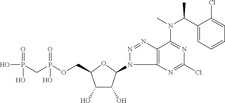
C1(O)C(O)C(N2C3=C(N=N2)C(N(C(C2=CC=CC=C2Cl)C)C)=NC(Cl)=N3)OC1COP(CP(O)(=O)O)(=O)O
